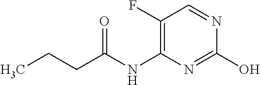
C1(F)=C(NC(CCC)=O)N=C(O)N=C1
